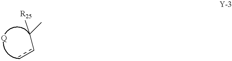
C([R25])(cc)C
